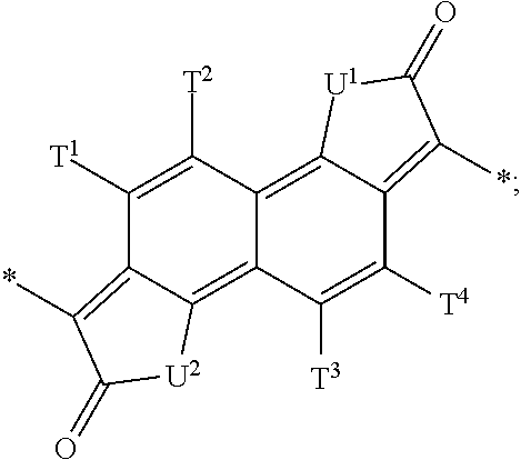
C1([T1])=C([T2])C2=C3C(=C(*)C(=O)[U1]3)C([T4])=C([T3])C2=C2C1=C(*)C(=O)[U2]2
